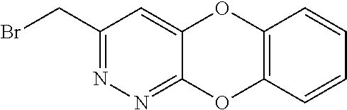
C1(CBr)=NN=C2C(=C1)OC1=C(O2)C=CC=C1
